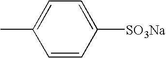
C1(C)=CC=C([SO3Na])C=C1
